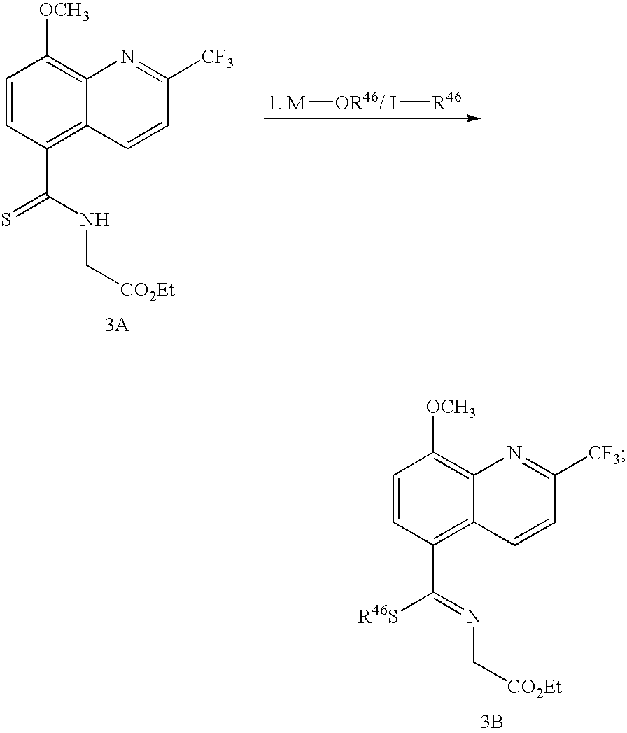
C1=CC(C([R46S])=NC[CO2Et])=C2C(=C1[OCH3])N=C([CF3])C=C2.[3B].[M][OR46].I[R46].C1=CC(C(=S)NC[CO2Et])=C2C(=C1[OCH3])N=C([CF3])C=C2
